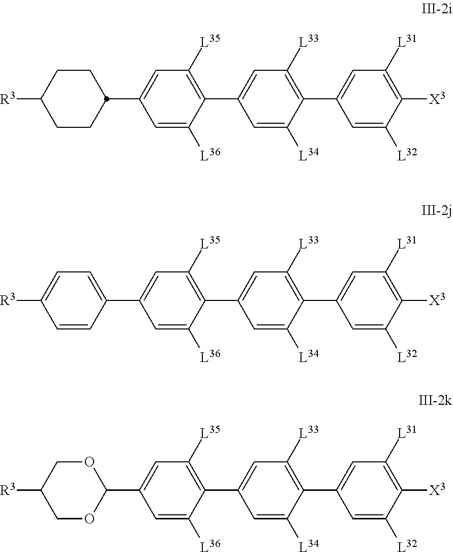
C1=C(C2=C([L33])C=C(C3=C([L35])C=C(C4CCC([R3])CC4)C=C3[L36])C=C2[L34])C=C([L32])C([X3])=C1[L31].C1=C(C2=C([L33])C=C(C3=C([L35])C=C(C4=CC=C([R3])C=C4)C=C3[L36])C=C2[L34])C=C([L32])C([X3])=C1[L31].C1=C(C2=C([L33])C=C(C3=C([L35])C=C(C4OCC([R3])CO4)C=C3[L36])C=C2[L34])C=C([L32])C([X3])=C1[L31]
